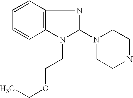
C1=CC2=C(C=C1)N=C(N1CCNCC1)N2CCOCC
